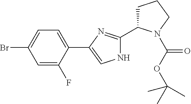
C1=C(Br)C=C(F)C(C2=CNC(C3CCCN3C(OC(C)(C)C)=O)=N2)=C1
